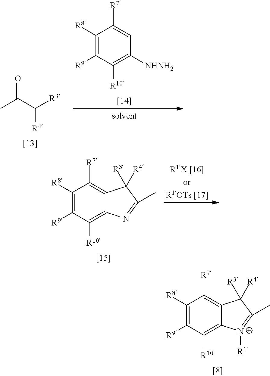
C1([R8])=C([R9])C([R10])=C2C(=C1[R7])C([R3])([R4])C(C)=[N+]2[R1].CC(C([R3])[R4])=O.C1([R8])=C([R9])C([R10])=C([NHNH2])C=C1[R7].C1([R8])=C([R9])C([R10])=C2C(=C1[R7])C([R3])([R4])C(C)=N2
